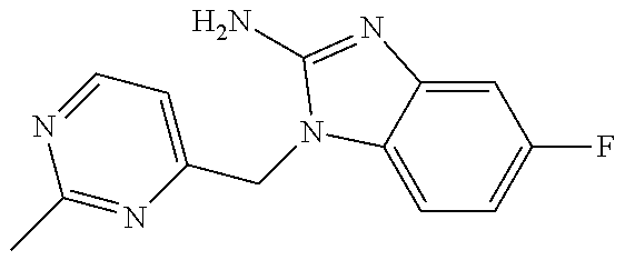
C1(C)=NC(CN2C3=CC=C(F)C=C3N=C2N)=CC=N1
